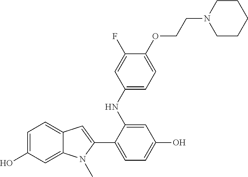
C1=C(O)C=C2C(=C1)C=C(C1=CC=C(O)C=C1NC1=CC=C(OCCN3CCCCC3)C(F)=C1)N2C
